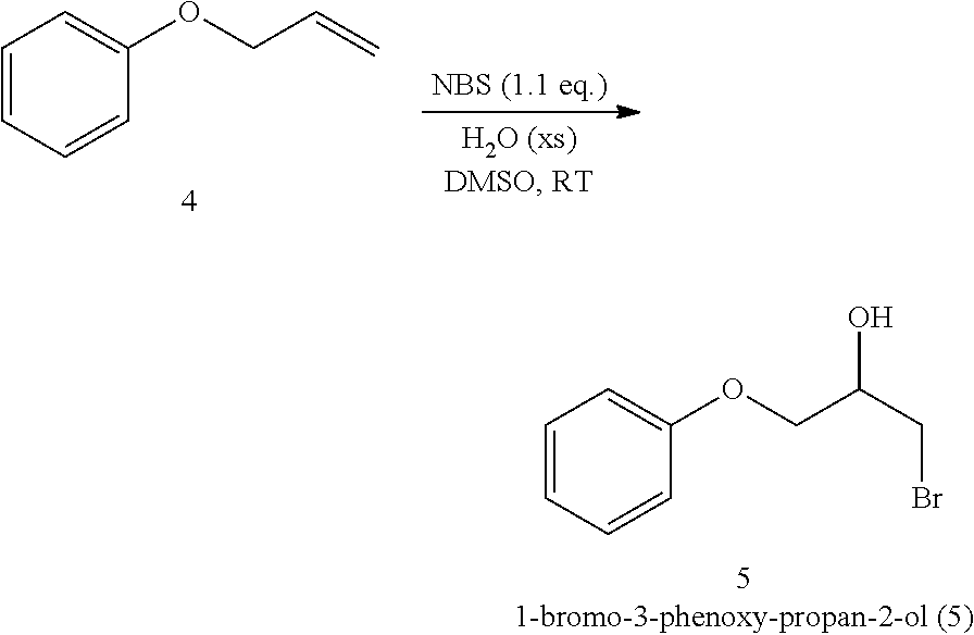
C1=CC=CC(OCC(CBr)O)=C1.C1=CC=CC(OCC=C)=C1
